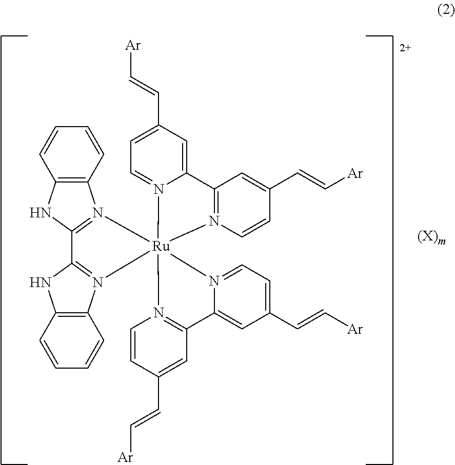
C12=C(C=CC=C1)N1=C(N2)C2=N(C3=C(N2)C=CC=C3)[Ru]123(N1=C(C=C(C=C[Ar])C=C1)C1=CC(C=C[Ar])=CC=N12)N1=CC=C(C=C[Ar])C=C1C1=N3C=CC(C=C[Ar])=C1
